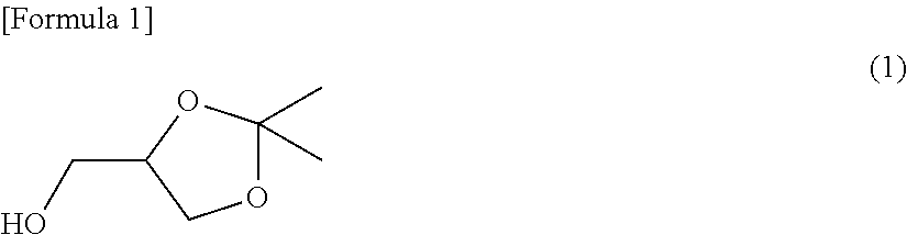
O1C(C)(C)OC(CO)C1
